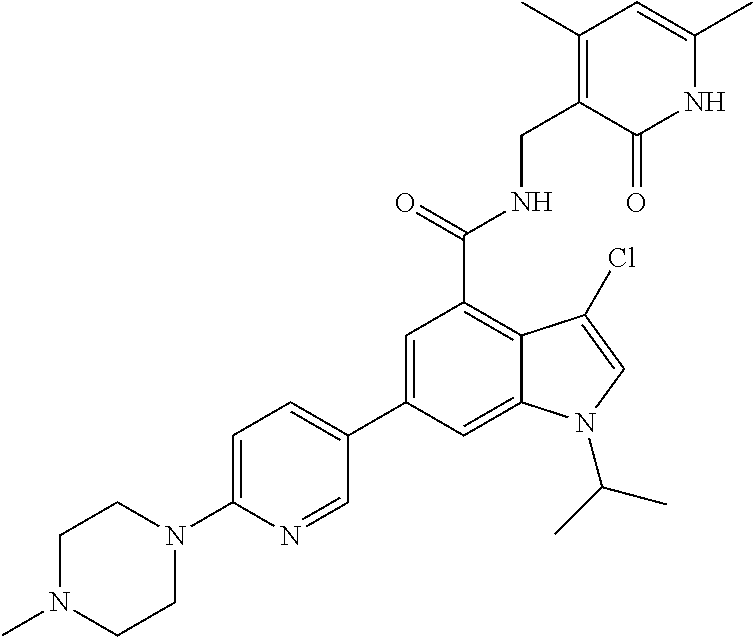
N1C(C)=CC(C)=C(CNC(C2=C3C(=CC(C4=CC=C(N5CCN(C)CC5)N=C4)=C2)N(C(C)C)C=C3Cl)=O)C1=O
